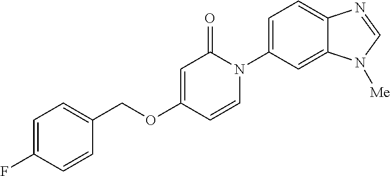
C1(COC2=CC(=O)N(C3=CC=C4C(=C3)N([Me])C=N4)C=C2)=CC=C(F)C=C1
